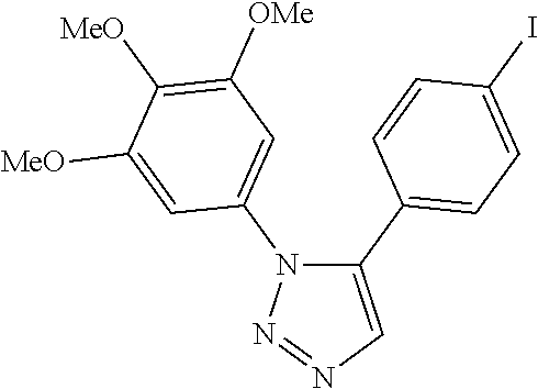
C1(C2=CC=C(I)C=C2)=CN=NN1C1=CC([OMe])=C([MeO])C([MeO])=C1
